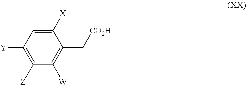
C1=C([X])C(C[CO2H])=C([W])C([Z])=C1[Y]
